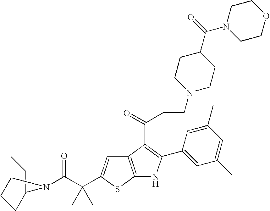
C1C2CCC(C1)N2C(C(C)(C)C1=CC2=C(S1)NC(C1=CC(C)=CC(C)=C1)=C2C(=O)CCN1CCC(C(N2CCOCC2)=O)CC1)=O
